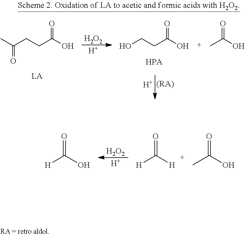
[H2O2].[H].C(=O)(C)CCC(O)=O.OCCC(O)=O.[H].[(RA)].CC(O)=O.[H2O2].[H].O=C([H])[H].O=C(O)C.O=C(O)[H]
